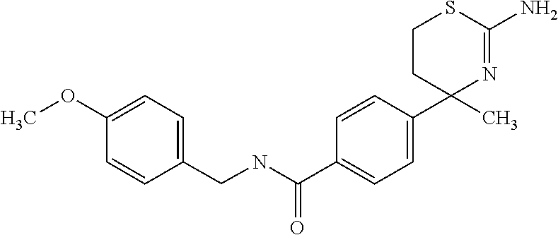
C1(C2(C)N=C(N)SCC2)=CC=C(C(NCC2=CC=C(OC)C=C2)=O)C=C1
